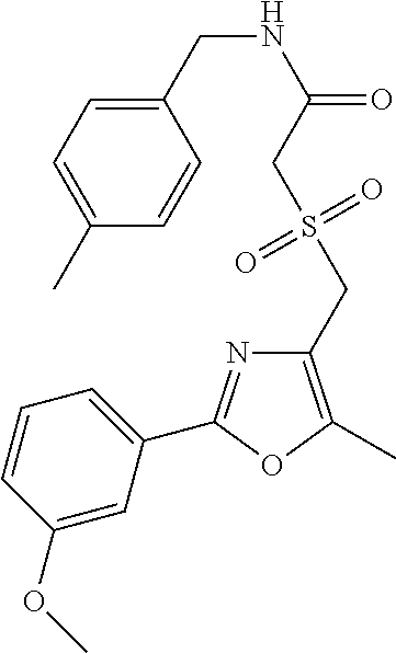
C1(OC)=CC(C2=NC(CS(=O)(=O)CC(=O)NCC3=CC=C(C)C=C3)=C(C)O2)=CC=C1
